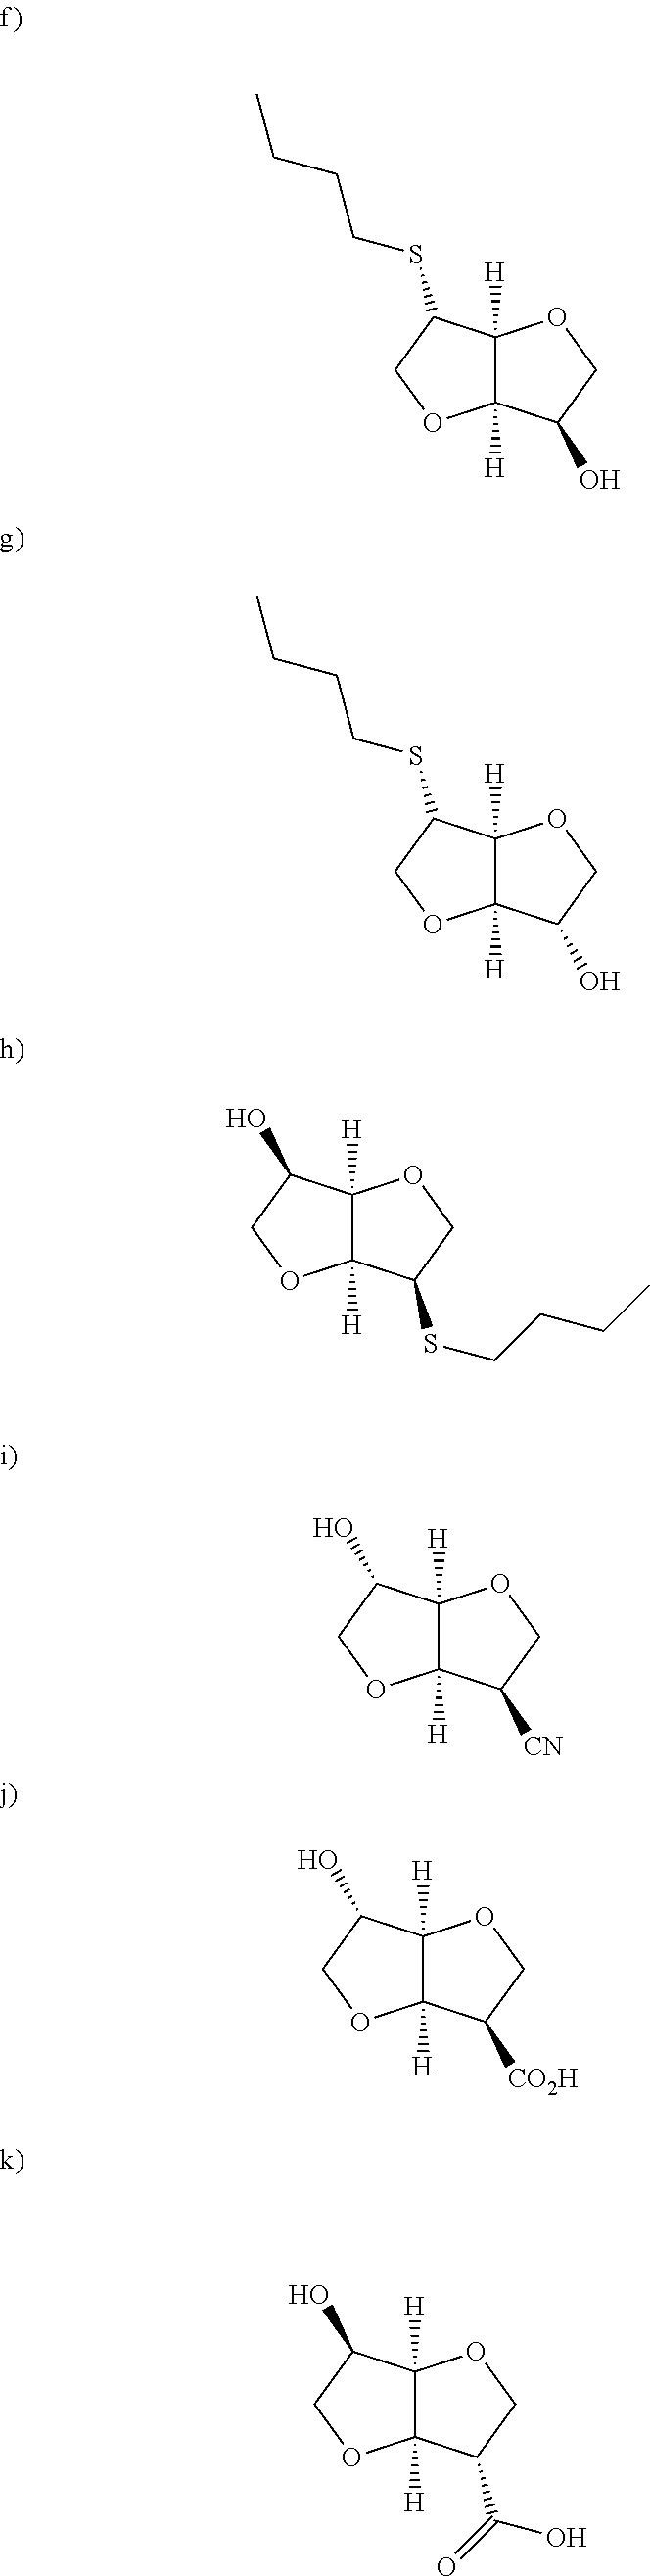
C12([H])C([H])(C(SCCCC)CO1)OCC2O.C12([H])C([H])(C(SCCCC)CO1)OCC2O.C12([H])C([H])(C(O)CO1)OCC2SCCCC.C12([H])C([H])(C(O)CO1)OCC2[CN].C12([H])C([H])(C(O)CO1)OCC2[CO2H].C12([H])C([H])(C(O)CO1)OCC2C(O)=O
